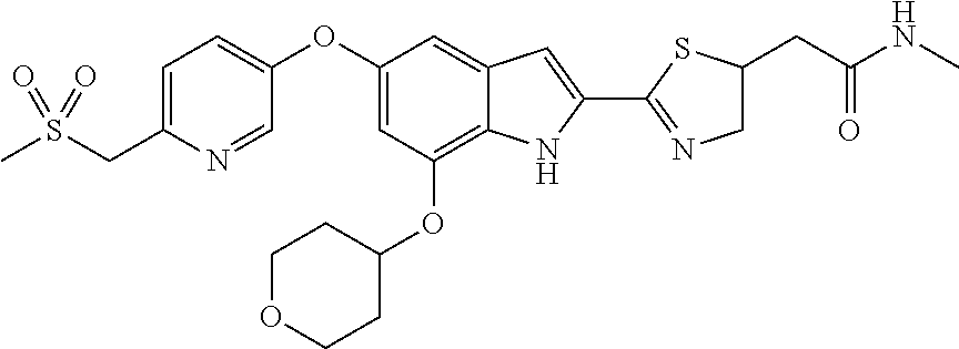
C1=C(CS(C)(=O)=O)N=CC(OC2=CC(OC3CCOCC3)=C3C(=C2)C=C(C2=NCC(CC(NC)=O)S2)N3)=C1
